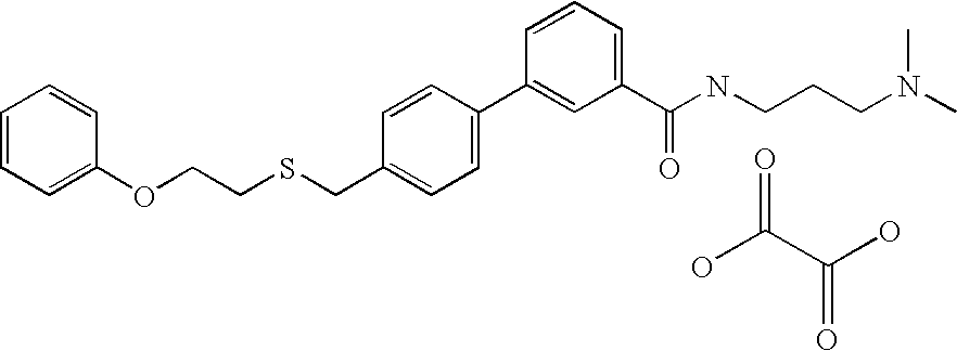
C1=CC(C2=CC(C(NCCCN(C)C)=O)=CC=C2)=CC=C1CSCCOC1=CC=CC=C1.OC(C(O)=O)=O
